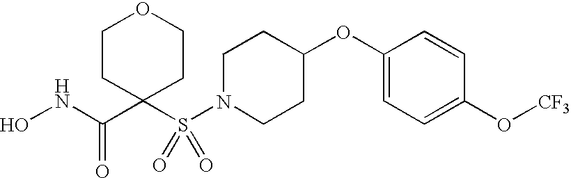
C(=O)(C1(S(N2CCC(OC3=CC=C(O[CF3])C=C3)CC2)(=O)=O)CCOCC1)NO
